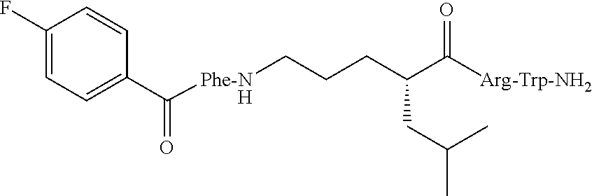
C1(F)=CC=C(C(=O)[Phe-NH]CCCC(CC(C)C)C([Arg-Trp-NH2])=O)C=C1
